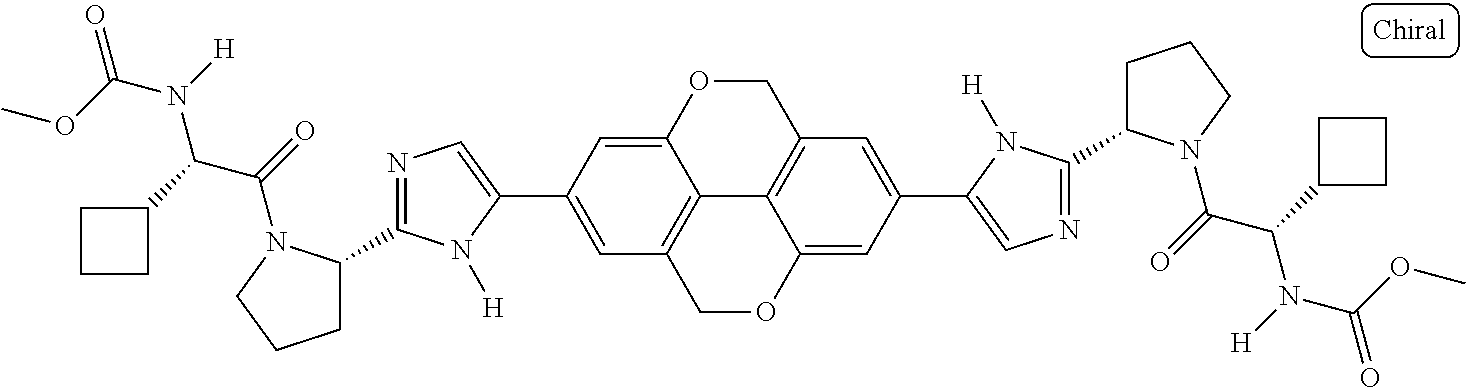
C12=C3COC4=CC(C5=CN=C(C6CCCN6C(=O)C(C6CCC6)N([H])C(OC)=O)N5[H])=CC(=C14)COC2=CC(C1=CN=C(C2CCCN2C(=O)C(C2CCC2)N([H])C(OC)=O)N1[H])=C3
